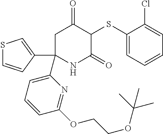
C1(SC2C(=O)CC(C3=CC=CC(OCCOC(C)(C)C)=N3)(C3=CSC=C3)NC2=O)=CC=CC=C1Cl
